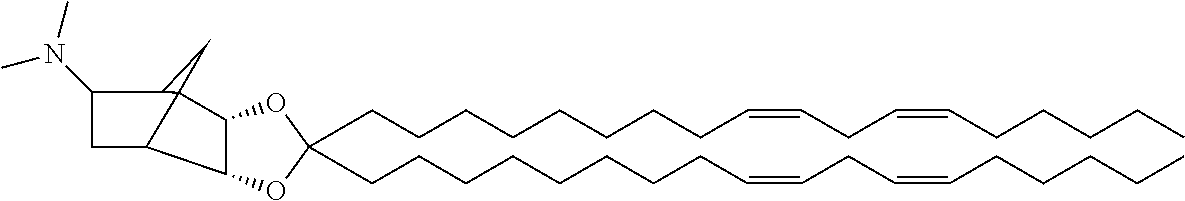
C(CCCCCCC=CCC=CCCCCC)CC1(CCCCCCCCC=CCC=CCCCCC)OC2C(O1)C1CC(N(C)C)C3C12C3
